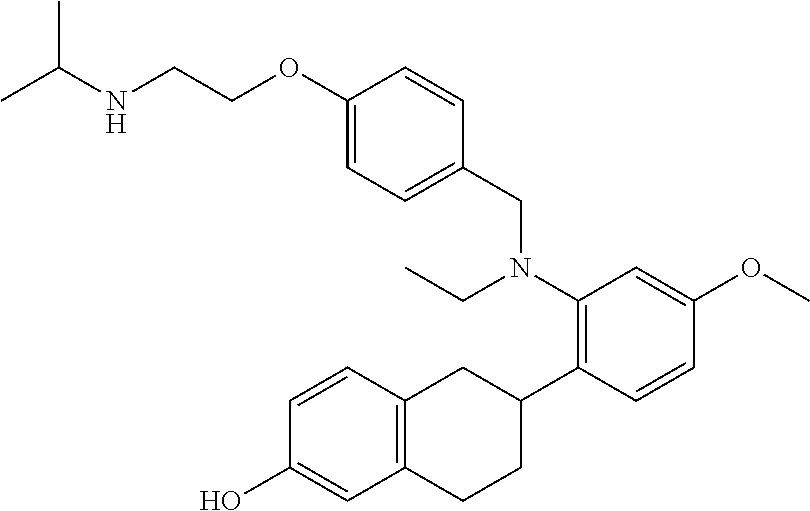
C1(O)=CC2=C(C=C1)CC(C1=C(N(CC3=CC=C(OCCNC(C)C)C=C3)CC)C=C(OC)C=C1)CC2
